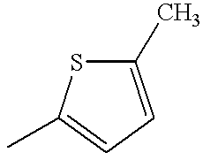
C1(C)=CC=C(C)S1
